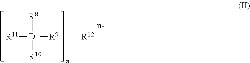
[R11][D]([R9])([R8])[R10].[R12]
